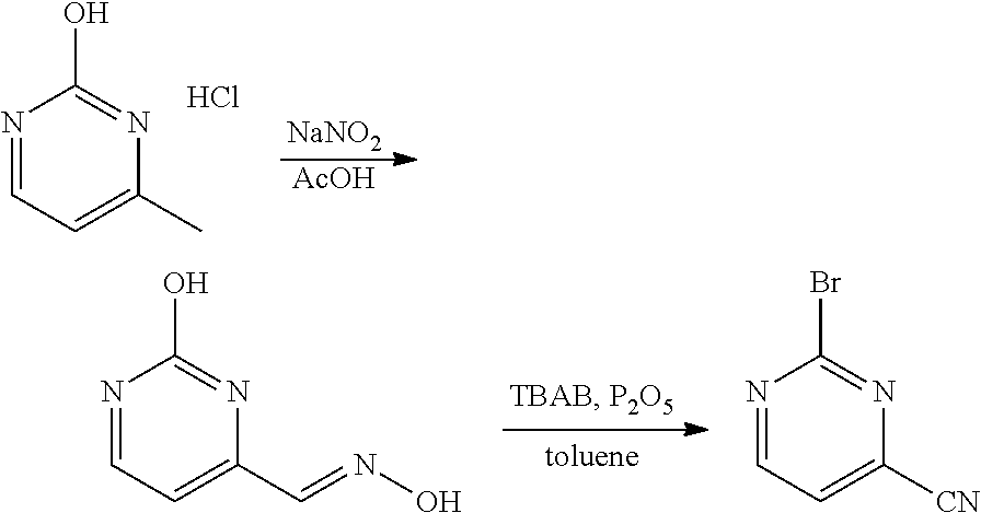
N1=CC=C(C)N=C1O.Cl.[NaNO2].[AcOH].N1=CC=C(C=NO)N=C1O.N1=CC=C([CN])N=C1Br
